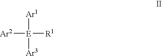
[Ar2][E]([R1])([Ar1])[Ar3]
